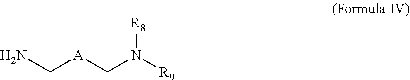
NC[A]CN([R9])[R8]
